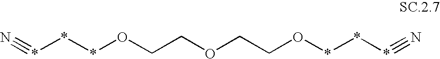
N#***OCCOCCO***#N
